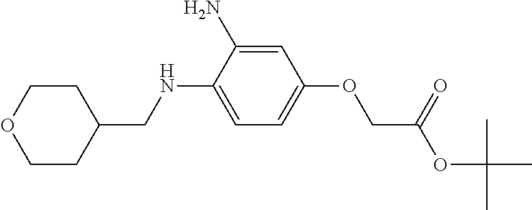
O1CCC(CNC2=CC=C(OCC(=O)OC(C)(C)C)C=C2N)CC1
